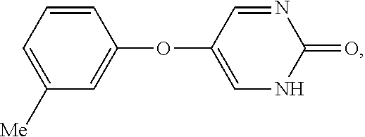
C1([Me])=CC=CC(OC2=CNC(=O)N=C2)=C1
